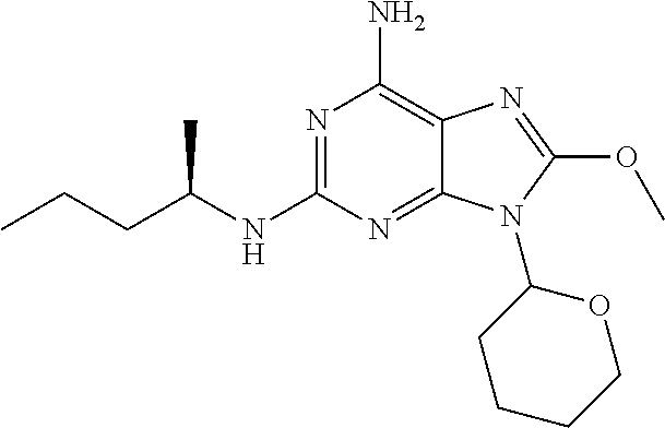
N1=C(NC(CCC)C)N=C2C(=C1N)N=C(OC)N2C1OCCCC1
